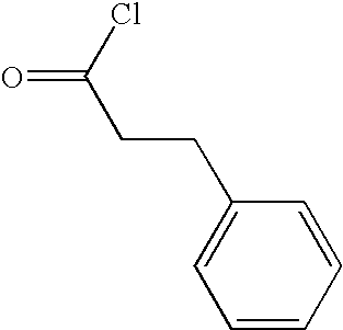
C(CC(Cl)=O)C1=CC=CC=C1
